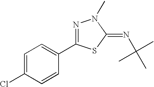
C1=C(Cl)C=CC(C2=NN(C)C(=NC(C)(C)C)S2)=C1
